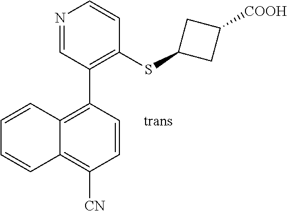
N1=CC(C2=C3C(=C([CN])C=C2)C=CC=C3)=C(SC2CC([COOH])C2)C=C1
